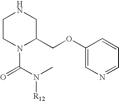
C1CN(C(=O)N(C)[R12])C(COC2=CN=CC=C2)CN1
